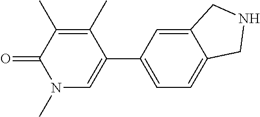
C1=C(C2=CN(C)C(=O)C(C)=C2C)C=C2C(=C1)CNC2
